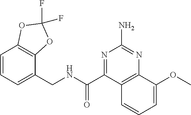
C1=CC=C(CNC(C2=NC(N)=NC3=C2C=CC=C3OC)=O)C2=C1OC(F)(F)O2
